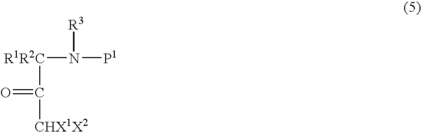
[R1R2C](N([P1])[R3])C(=O)[CHX1X2]
